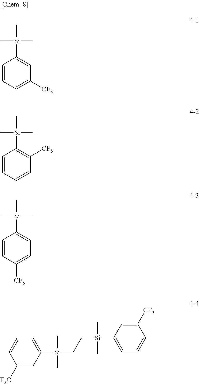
C1=CC=C([CF3])C=C1[Si](C)(C)C.C1=CC=CC([CF3])=C1[Si](C)(C)C.C1=CC([CF3])=CC=C1[Si](C)(C)C.C1([F3C])=CC([Si](CC[Si](C)(C)C2=CC=CC([CF3])=C2)(C)C)=CC=C1
